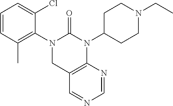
C1=CC(C)=C(N2CC3=C(N(C4CCN(CC)CC4)C2=O)N=CN=C3)C(Cl)=C1
